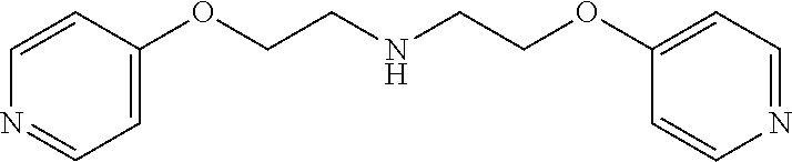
C1=CC(OCCNCCOC2=CC=NC=C2)=CC=N1
